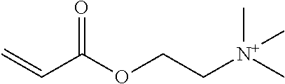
[N+](CCOC(C=C)=O)(C)(C)C
